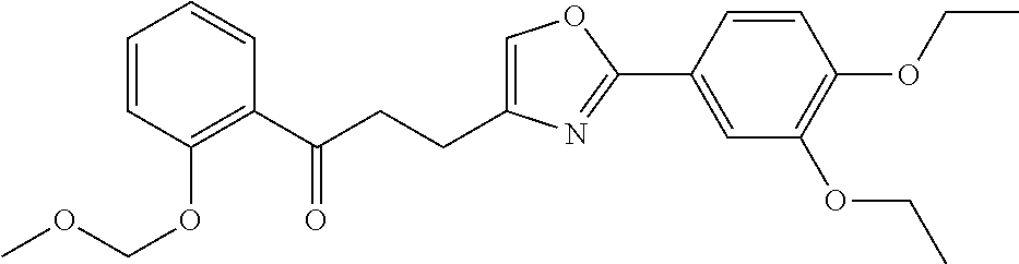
C1=CC(OCOC)=C(C(CCC2=COC(C3=CC(OCC)=C(OCC)C=C3)=N2)=O)C=C1
